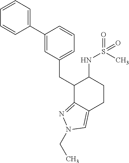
C1(CC2C3=NN(CC)C=C3CCC2NS(C)(=O)=O)=CC=CC(C2=CC=CC=C2)=C1
